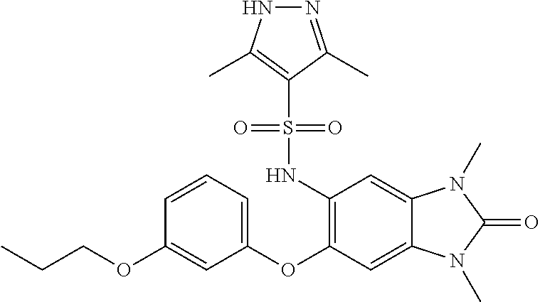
C1=CC=C(OC2=C(NS(C3=C(C)NN=C3C)(=O)=O)C=C3C(=C2)N(C)C(=O)N3C)C=C1OCCC
